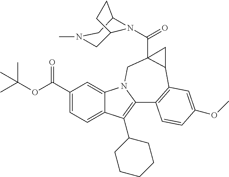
C1(C(OC(C)(C)C)=O)=CC=C2C(=C1)N1C(=C2C2CCCCC2)C2=C(C3C(C(=O)N4C5CN(C)CC4CC5)(C1)C3)C=C(OC)C=C2
